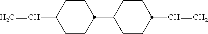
C1CC(C2CCC(C=C)CC2)CCC1C=C
